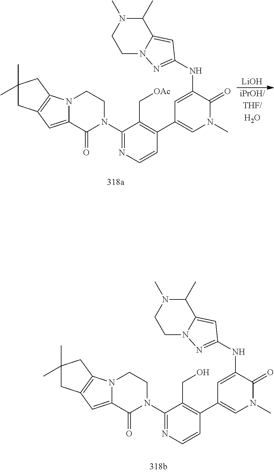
C1(NC2=NN3CCN(C)C(C)C3=C2)=CC(C2=C(C[OAc])C(N3CCN4C(=CC5=C4CC(C)(C)C5)C3=O)=NC=C2)=CN(C)C1=O.[LiOH].C1(NC2=NN3CCN(C)C(C)C3=C2)=CC(C2=C(CO)C(N3CCN4C(=CC5=C4CC(C)(C)C5)C3=O)=NC=C2)=CN(C)C1=O
